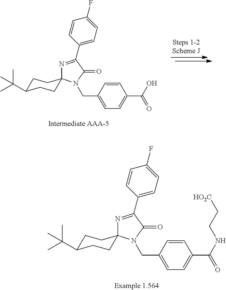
C1C(C(C)(C)C)CCC2(C1)N=C(C1=CC=C(F)C=C1)C(=O)N2CC1=CC=C(C(O)=O)C=C1.C1C(C(C)(C)C)CCC2(C1)N=C(C1=CC=C(F)C=C1)C(=O)N2CC1=CC=C(C(NCC[HO2C])=O)C=C1
